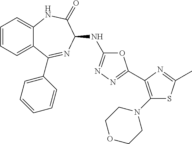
C1=CC=C2C(=C1)NC(=O)C(NC1=NN=C(C3=C(N4CCOCC4)SC(C)=N3)O1)N=C2C1=CC=CC=C1
